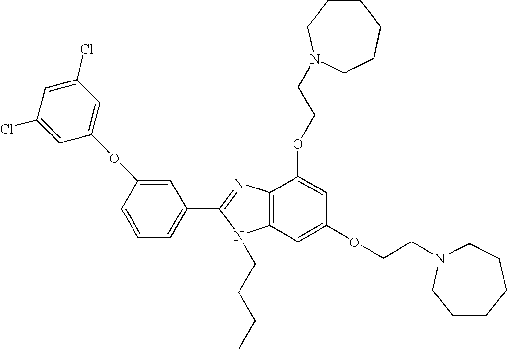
C1(C2=NC3=C(N2CCCC)C=C(OCCN2CCCCCC2)C=C3OCCN2CCCCCC2)=CC=CC(OC2=CC(Cl)=CC(Cl)=C2)=C1
